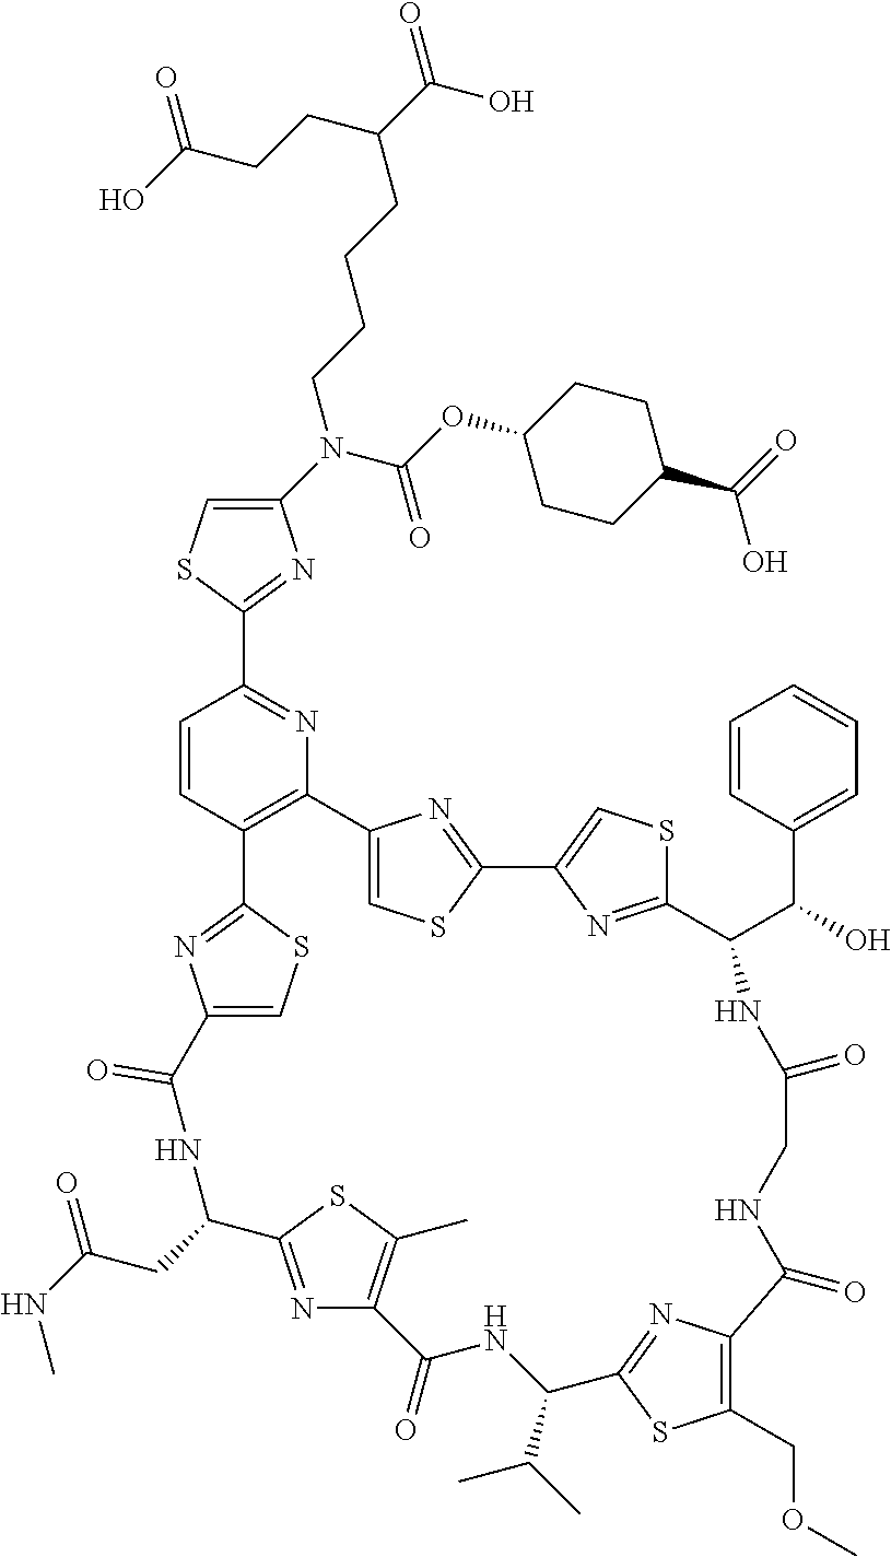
C1(N(C(OC2CCC(C(O)=O)CC2)=O)CCCCC(CCC(O)=O)C(O)=O)=CSC(C2=NC3=C(C=C2)C2=NC(=CS2)C(=O)NC(CC(=O)NC)C2=NC(=C(C)S2)C(=O)NC(C(C)C)C2=NC(=C(COC)S2)C(=O)NCC(=O)NC(C(C2=CC=CC=C2)O)C2=NC(=CS2)C2=NC3=CS2)=N1
